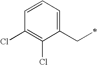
C1=CC=C(CC)C(Cl)=C1Cl
